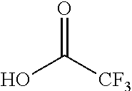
O=C([CF3])O
